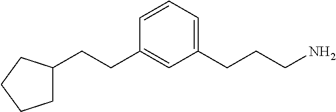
C1=CC=C(CCCN)C=C1CCC1CCCC1
